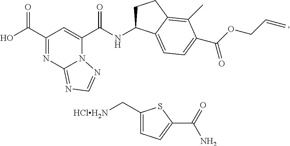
C1(C(=O)O)=NC2=NC=NN2C(C(=O)NC2CCC3=C(C)C(C(=O)OCC=C)=CC=C23)=C1.C1(C[HClH2N])=CC=C(C(N)=O)S1
